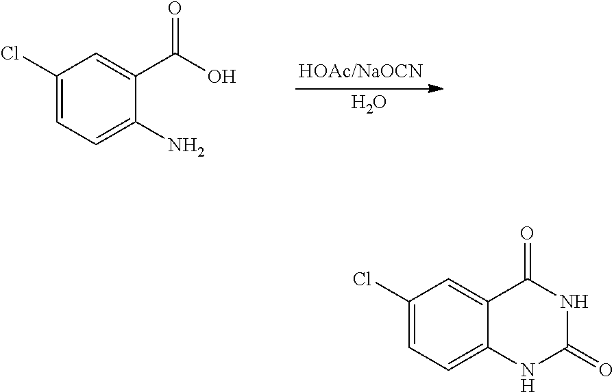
O.C1(Cl)=CC=C(N)C(C(O)=O)=C1.C1(Cl)=CC=C2C(=C1)C(=O)NC(=O)N2
